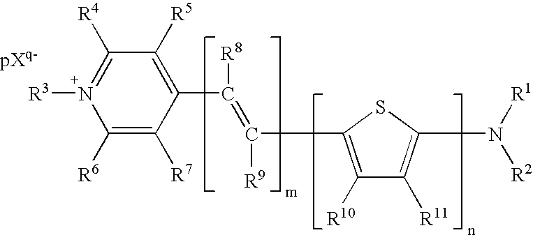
C1([R4])=N([R3])C([R6])=C([R7])C(C([R8])=C([R9])C2=C([R10])C([R11])=C(N([R1])[R2])S2)=C1[R5]
